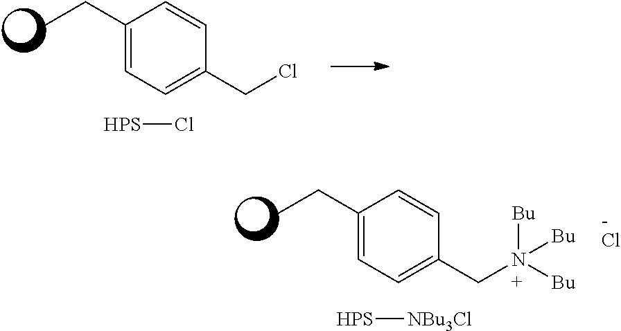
CCC1=CC=C(CCl)C=C1.[HPS]Cl.CCC1=CC=C(CN([Bu])([Bu])[Bu])C=C1.[HPS][NBu3Cl].Cl
